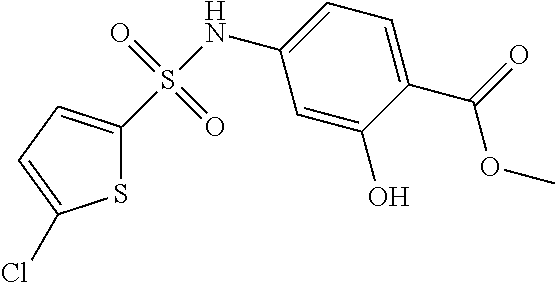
S(NC1=CC=C(C(OC)=O)C(O)=C1)(=O)(=O)C1=CC=C(Cl)S1
